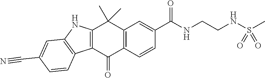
C12=C(C=CC(C(NCCNS(C)(=O)=O)=O)=C1)C(=O)C1=C(C2(C)C)NC2=C1C=CC(C#N)=C2
